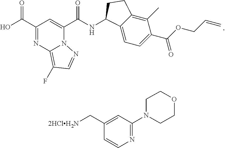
OC(C1=NC2=C(F)C=NN2C(C(NC2C3=CC=C(C(=O)OCC=C)C(C)=C3CC2)=O)=C1)=O.C1=CN=C(N2CCOCC2)C=C1C[2HClH2N]
